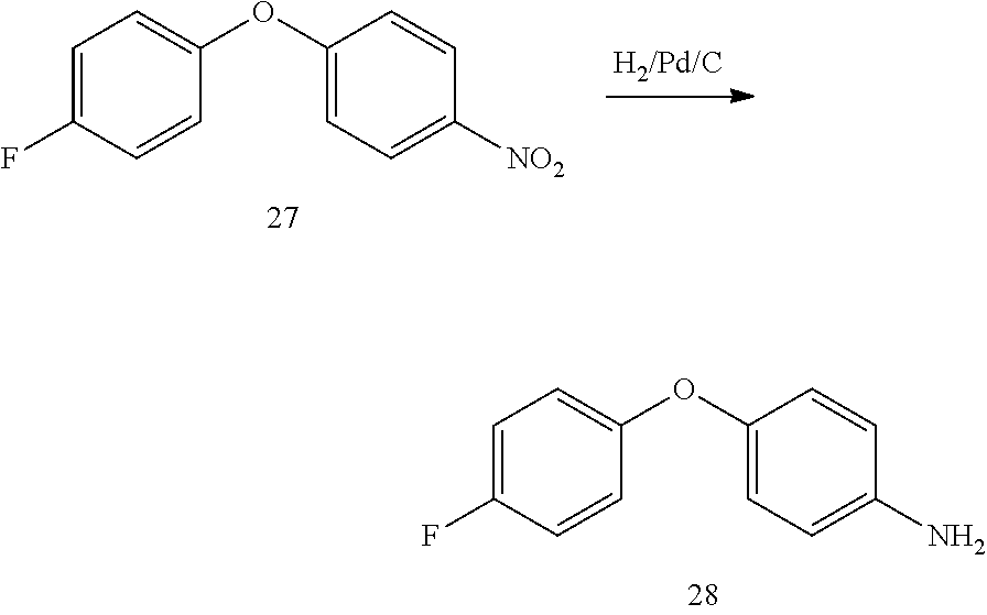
C1=C(F)C=CC(OC2=CC=C(N)C=C2)=C1.C1=C(F)C=CC(OC2=CC=C([NO2])C=C2)=C1
